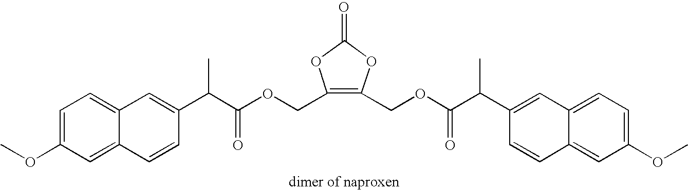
COC1=CC=C2C(=C1)C=CC(C(C(OCC1=C(COC(C(C3=CC4=CC=C(OC)C=C4C=C3)C)=O)OC(=O)O1)=O)C)=C2
